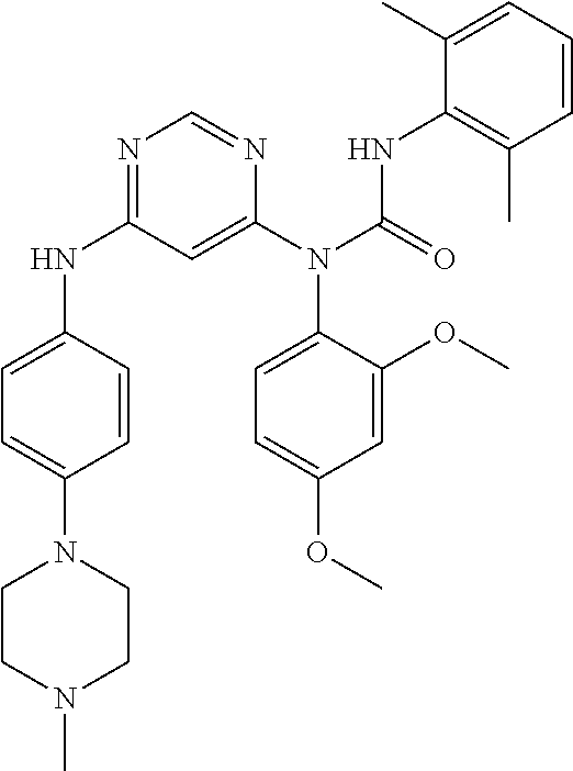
N1=C(NC2=CC=C(N3CCN(C)CC3)C=C2)C=C(N(C2=CC=C(OC)C=C2OC)C(=O)NC2=C(C)C=CC=C2C)N=C1
